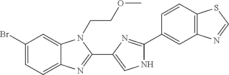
C1(Br)=CC=C2C(=C1)N(CCOC)C(C1=CNC(C3=CC4=C(C=C3)SC=N4)=N1)=N2
